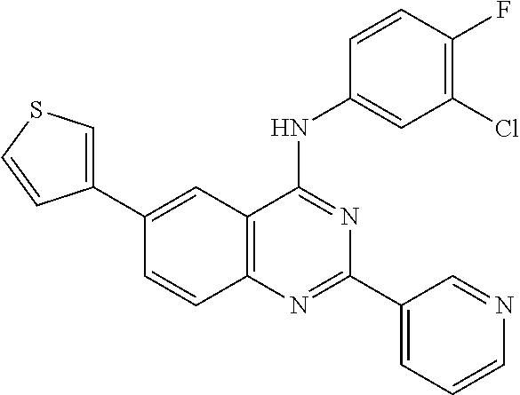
C12=C(N=C(C3=CC=CN=C3)N=C1NC1=CC(Cl)=C(F)C=C1)C=CC(C1=CSC=C1)=C2
